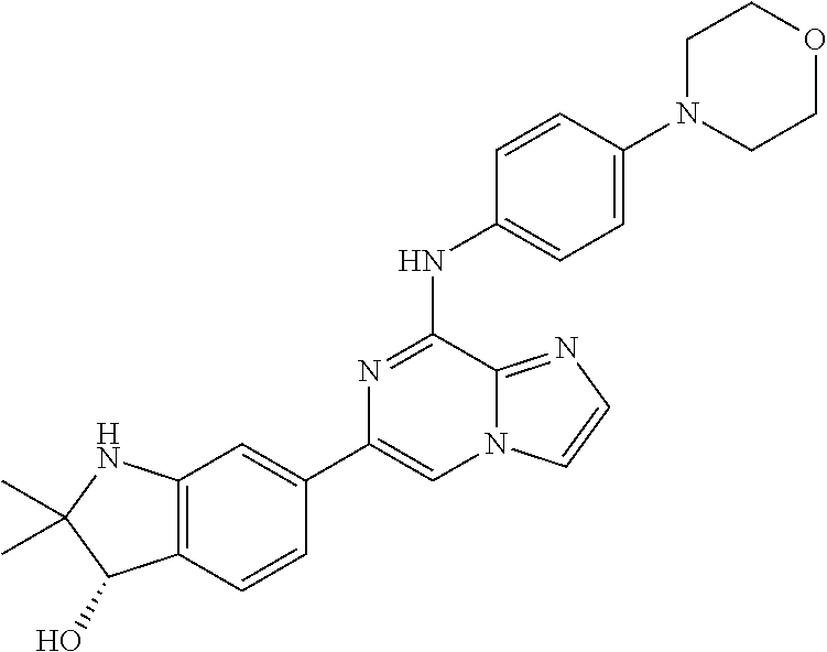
C1(C2=CC3=C(C=C2)C(O)C(C)(C)N3)=CN2C(=NC=C2)C(NC2=CC=C(N3CCOCC3)C=C2)=N1
